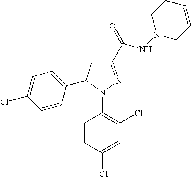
C1=C(Cl)C=CC(C2CC(C(=O)NN3CCC=CC3)=NN2C2=C(Cl)C=C(Cl)C=C2)=C1
